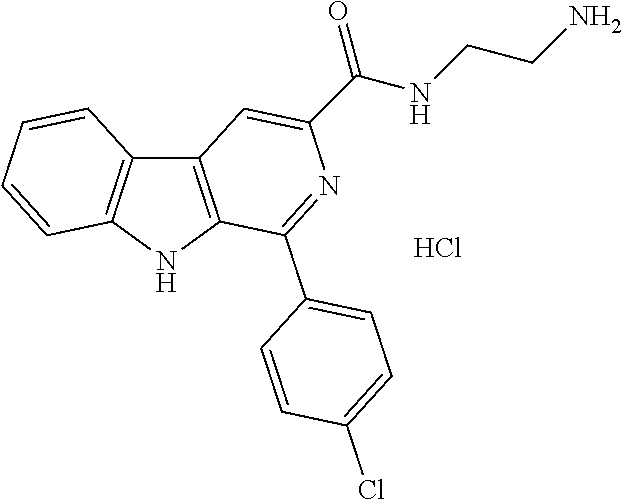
C12=C(NC3=C1C=CC=C3)C(C1=CC=C(Cl)C=C1)=NC(C(NCCN)=O)=C2.Cl
